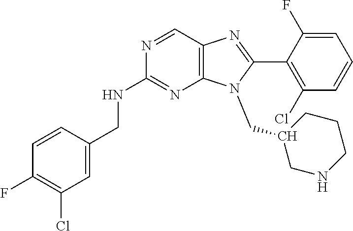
C12=C(C=NC(NCC3=CC(Cl)=C(F)C=C3)=N1)N=C(C1=C(Cl)C=CC=C1F)N2CC1CNCCC1
